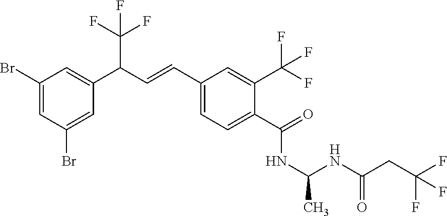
C1(Br)=CC(Br)=CC(C(C=CC2=CC=C(C(=O)NC(C)NC(CC(F)(F)F)=O)C(C(F)(F)F)=C2)C(F)(F)F)=C1
